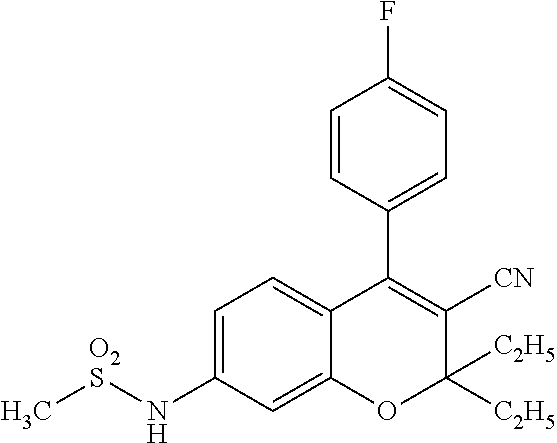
C1=C(N[O2S]C)C=C2C(=C1)C(C1=CC=C(F)C=C1)=C([CN])C([C2H5])([C2H5])O2
